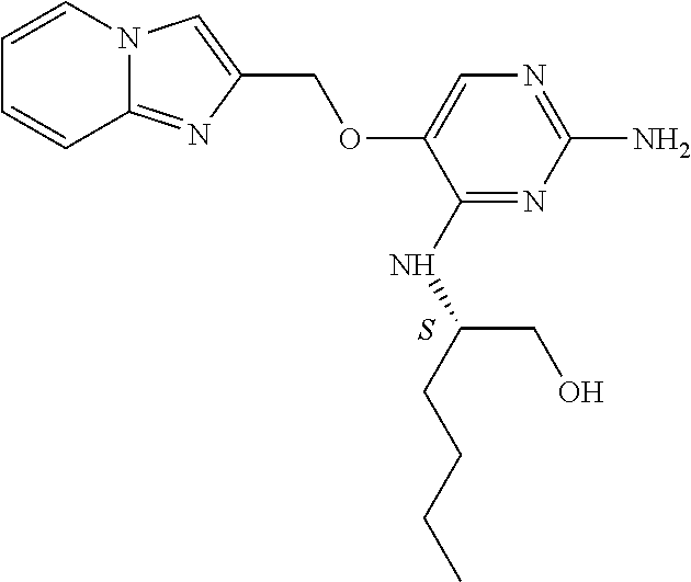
C1(NC(CCCC)CO)=NC(N)=NC=C1OCC1=CN2C(=N1)C=CC=C2.S
